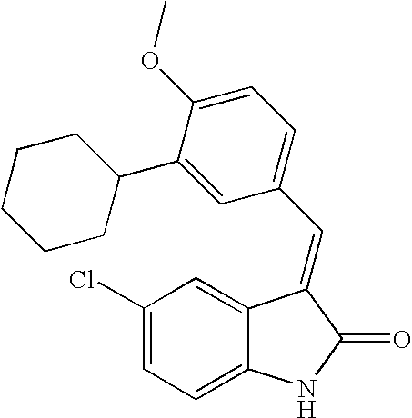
C1(Cl)=CC=C2C(=C1)C(=CC1=CC=C(OC)C(C3CCCCC3)=C1)C(=O)N2
